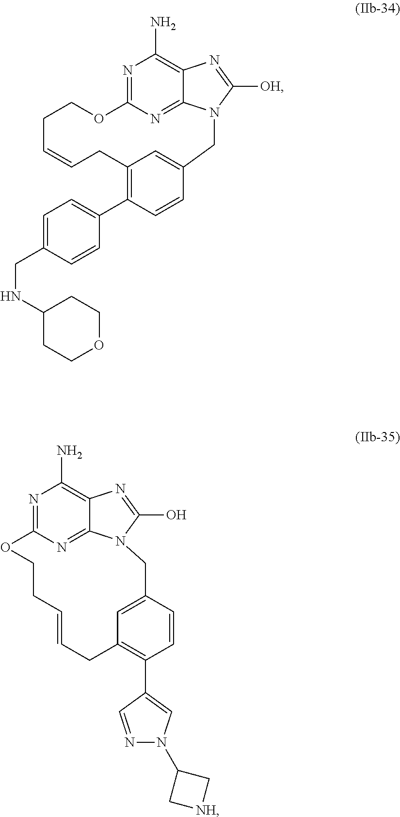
N1=C2N=C3C(=C1N)N=C([OH])N3CC1=CC(=C(C3=CC=C(CNC4CCOCC4)C=C3)C=C1)CC=CCCO2.N1=C2N=C3C(=C1N)N=C(O)N3CC1=CC(=C(C3=CN(C4C[NH]C4)N=C3)C=C1)CC=CCCO2
